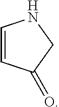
C1=CC(=O)CN1
